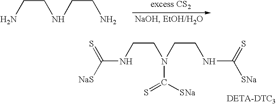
NCCNCCN.C(NCCN(CCNC([SNa])=S)C([SNa])=S)([NaS])=S
